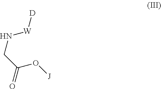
N(CC(=O)O[J])[W][D]
